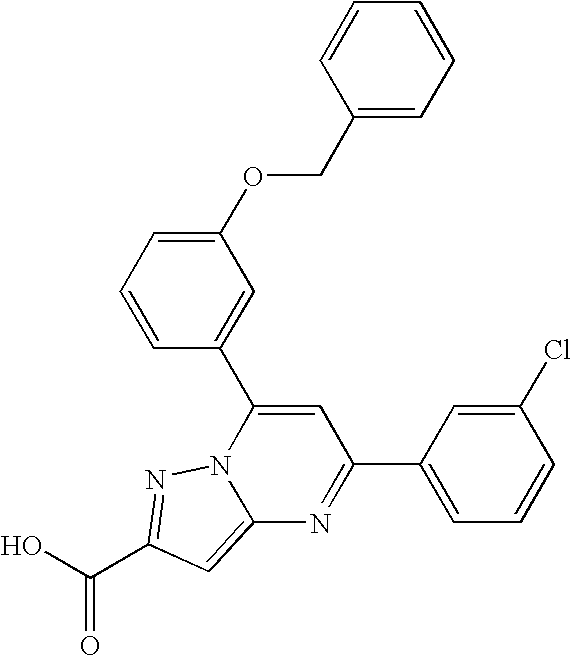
O=C(O)C1=NN2C(=C1)N=C(C1=CC=CC(Cl)=C1)C=C2C1=CC(OCC2=CC=CC=C2)=CC=C1
